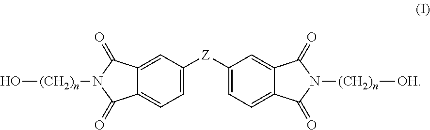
O[(CH2)n]N1C(=O)C2=CC([Z]C3=CC=C4C(=C3)C(=O)N([(CH2)n][OH])C4=O)=CC=C2C1=O
